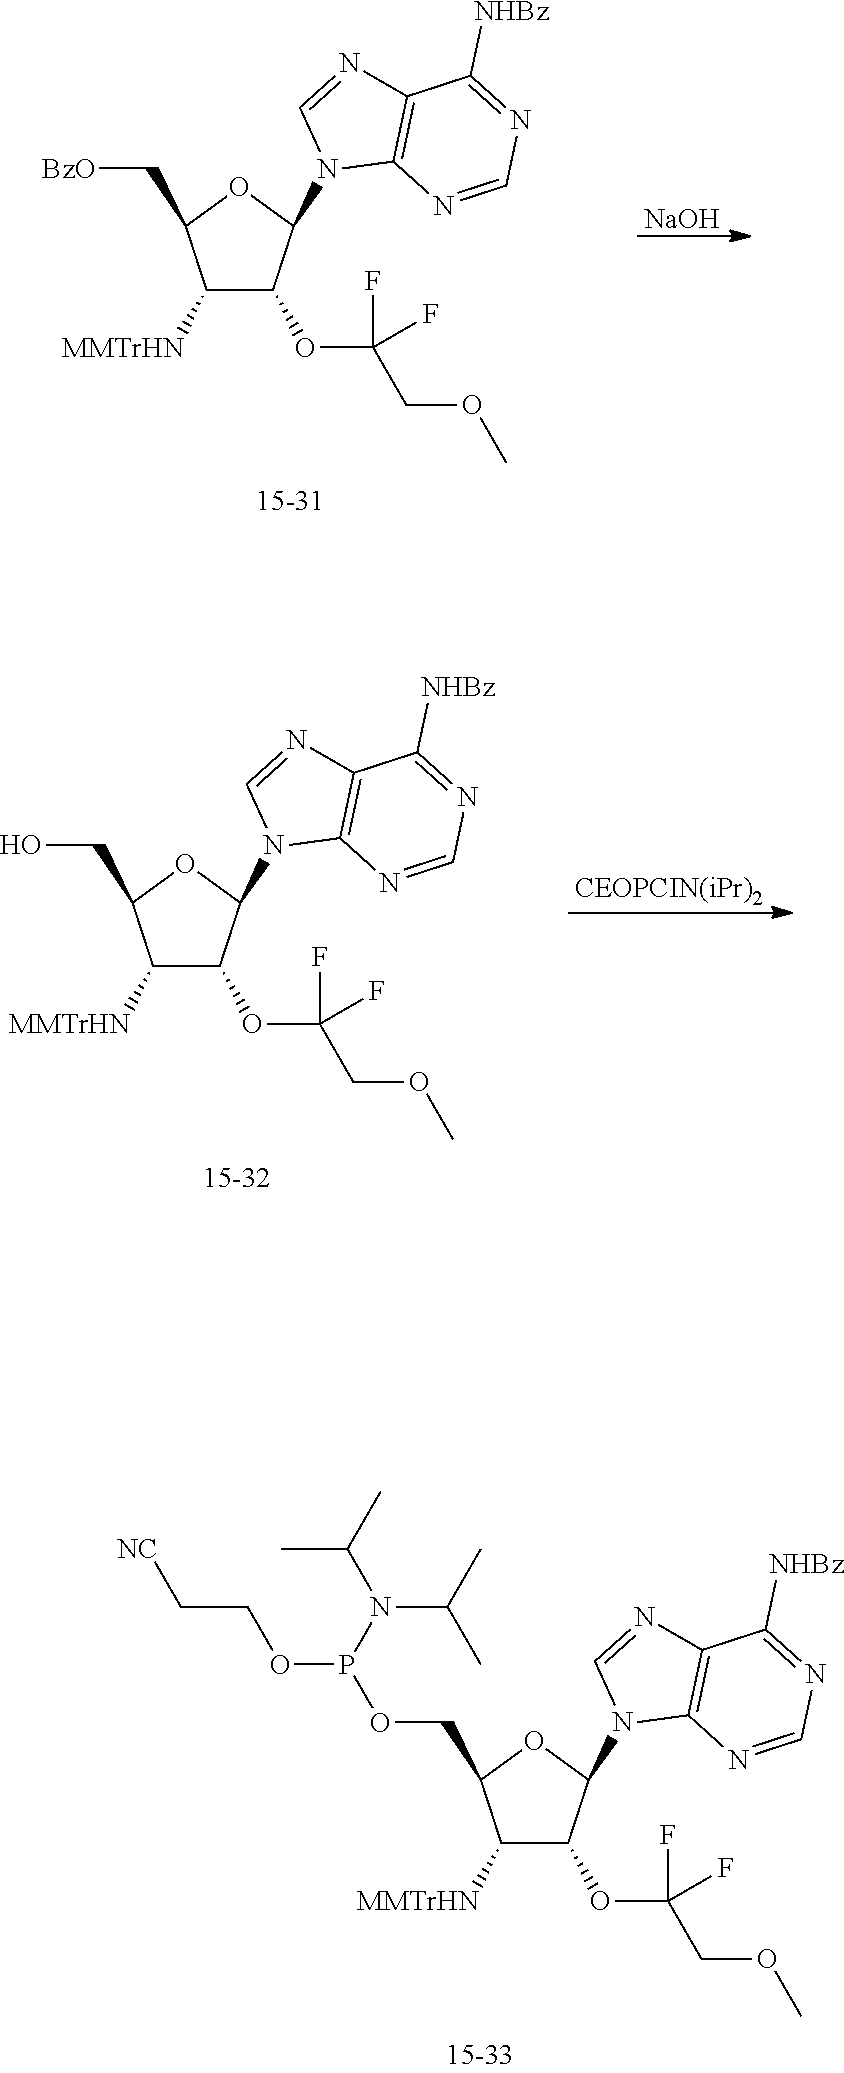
C1([MMTrHN])C(OC(COC)(F)F)C(N2C3=C(N=C2)C([NHBz])=NC=N3)OC1COP(OCC[NC])N(C(C)C)C(C)C.[NaOH].C1([MMTrHN])C(OC(COC)(F)F)C(N2C3=C(N=C2)C([NHBz])=NC=N3)OC1C[BzO].[CEOPCIN(iPr)2].C1([MMTrHN])C(OC(COC)(F)F)C(N2C3=C(N=C2)C([NHBz])=NC=N3)OC1CO
